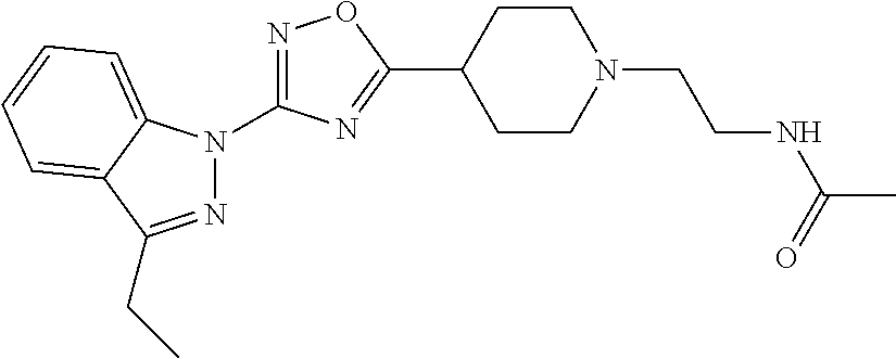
N1=C(N2N=C(CC)C3=CC=CC=C23)N=C(C2CCN(CCNC(C)=O)CC2)O1
